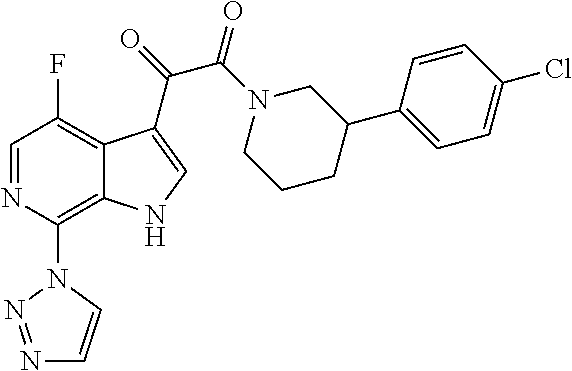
C1=NC(N2C=CN=N2)=C2C(=C1F)C(C(C(=O)N1CCCC(C3=CC=C(Cl)C=C3)C1)=O)=CN2
